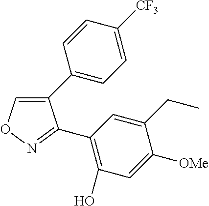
C1(C2=CC=C([CF3])C=C2)=CON=C1C1=C(O)C=C([OMe])C(CC)=C1
